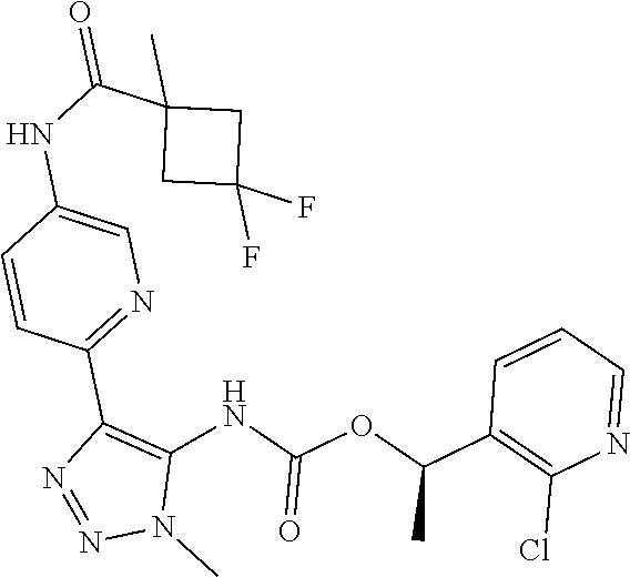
C1(C(OC(=O)NC2=C(C3=NC=C(NC(C4(C)CC(F)(F)C4)=O)C=C3)N=NN2C)C)=C(Cl)N=CC=C1
